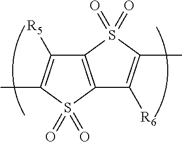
C12=C(S(=O)(=O)C(C)=C1[R5])C([R6])=C(C)S2(=O)=O
